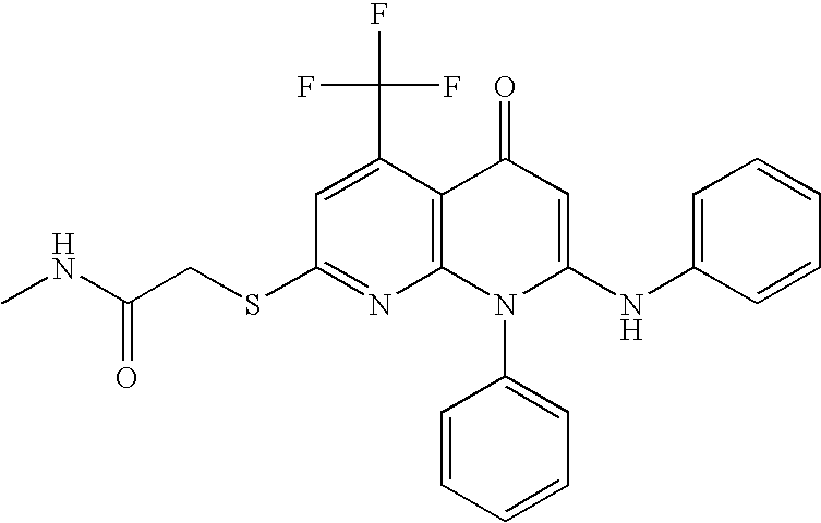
C1(SCC(NC)=O)=NC2=C(C(C(F)(F)F)=C1)C(=O)C=C(NC1=CC=CC=C1)N2C1=CC=CC=C1
